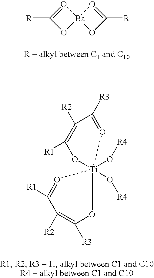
C1([R])=O[Ba]2(O1)OC([R])=O2.[Ti]12(O[R4])(O[R4])(OC([R1])=C([R2])C([R3])=O1)O=C([R1])C([R2])=C([R3])O2
